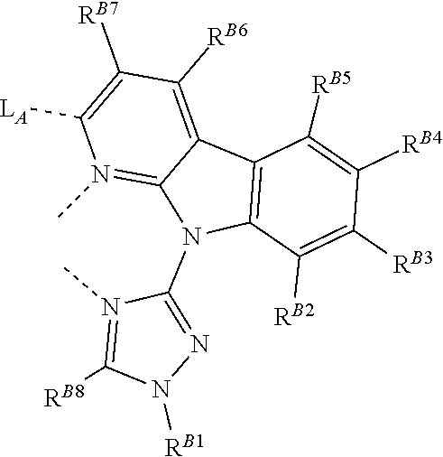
[LA]C1=C([RB7])C([RB6])=C2C3=C(C([RB2])=C([RB3])C([RB4])=C3[RB5])N(C3=NN([RB1])C([RB8])=N3C)C2=N1C
